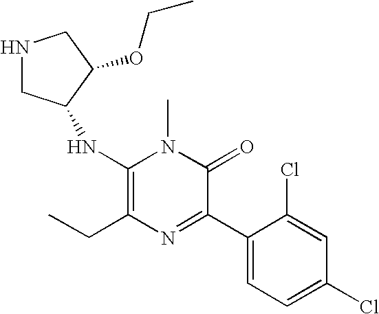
C1(NC2CNCC2OCC)=C(CC)N=C(C2=CC=C(Cl)C=C2Cl)C(=O)N1C
